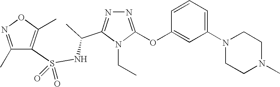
N1=C(OC2=CC(N3CCN(C)CC3)=CC=C2)N(CC)C(C(C)NS(=O)(=O)C2=C(C)ON=C2C)=N1
